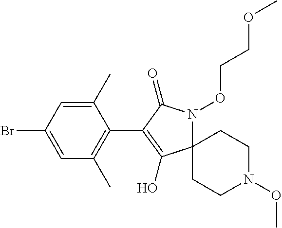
C1(C)=CC(Br)=CC(C)=C1C1=C(O)C2(N(OCCOC)C1=O)CCN(OC)CC2
